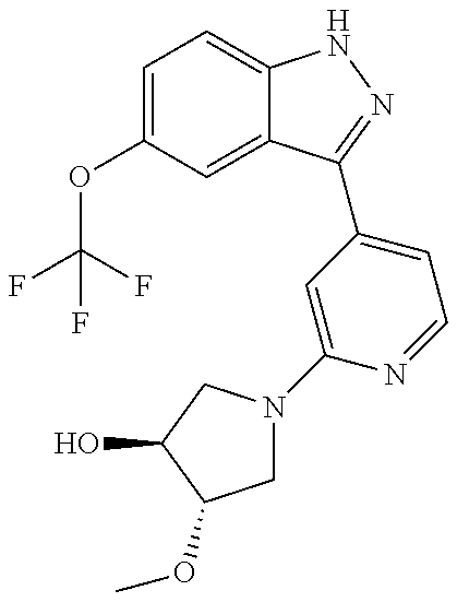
C1(OC(F)(F)F)=CC=C2C(=C1)C(C1=CC=NC(N3CC(OC)C(O)C3)=C1)=NN2
